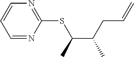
C1=NC(SC(C(C)CC=C)C)=NC=C1
